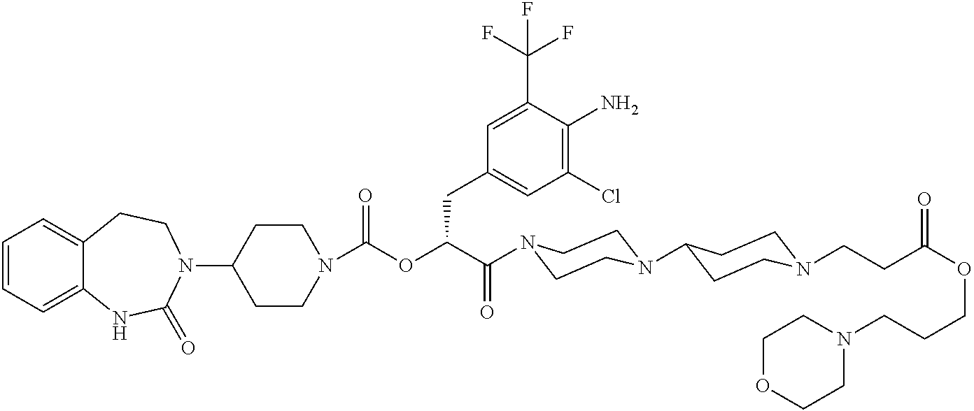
C1(N2CCC3=CC=CC=C3NC2=O)CCN(C(OC(C(=O)N2CCN(C3CCN(CCC(OCCCN4CCOCC4)=O)CC3)CC2)CC2=CC(Cl)=C(N)C(C(F)(F)F)=C2)=O)CC1
